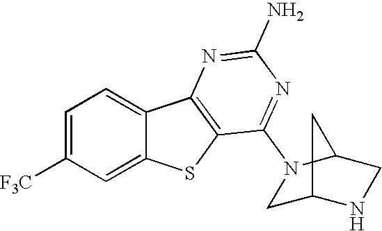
C1=C([F3C])C=C2C(=C1)C1=C(S2)C(N2CC3NCC2C3)=NC(N)=N1
